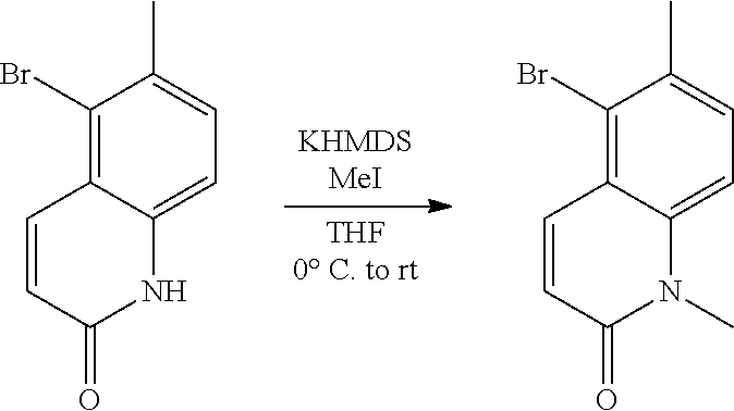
C1(Br)=C2C(=CC=C1C)NC(=O)C=C2.C1(Br)=C2C(=CC=C1C)N(C)C(=O)C=C2
